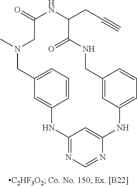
C12=NC=NC(=C1)NC1=CC=CC(=C1)CNC(=O)C(CC#C)NC(=O)CN(C)CC1=CC=CC(=C1)N2
